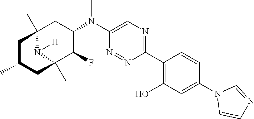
C1(C2=C(O)C=C(N3C=CN=C3)C=C2)=NC=C(N(C2CC3(C)N([H])C(C)(C2F)CC(C)C3)C)N=N1
